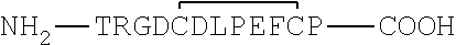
N[TRGDCDLPEFCP][COOH]
